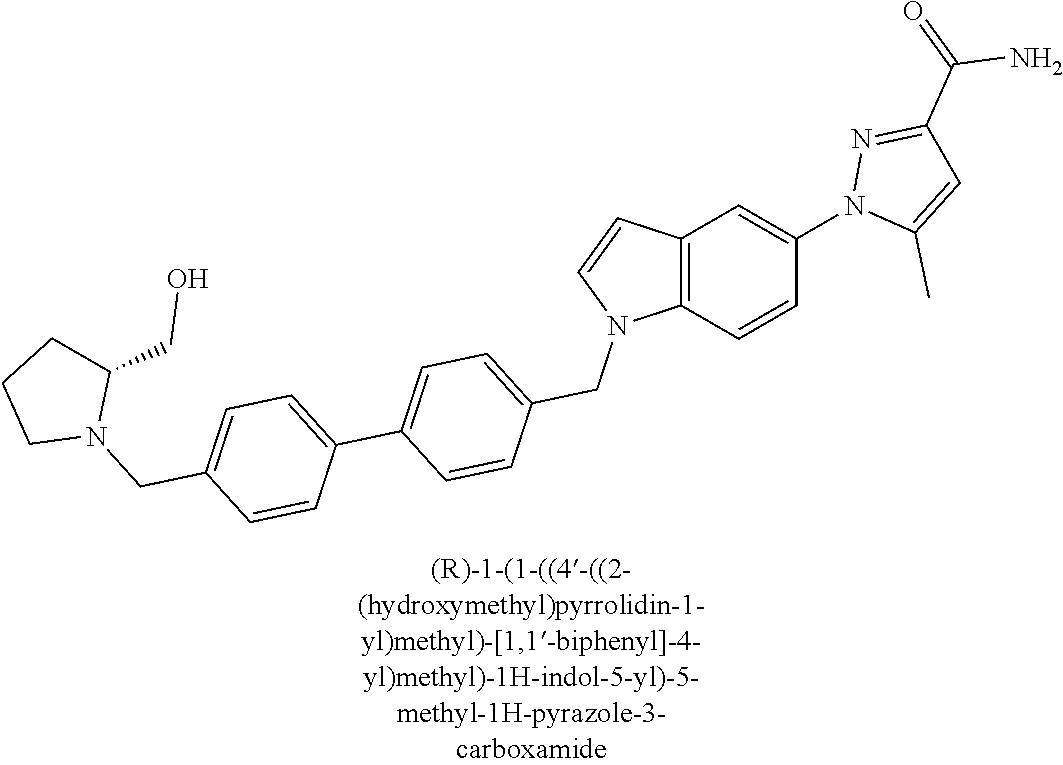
C12=C(C=CC(N3C(C)=CC(C(=O)N)=N3)=C1)N(CC1=CC=C(C3=CC=C(CN4C(CO)CCC4)C=C3)C=C1)C=C2
